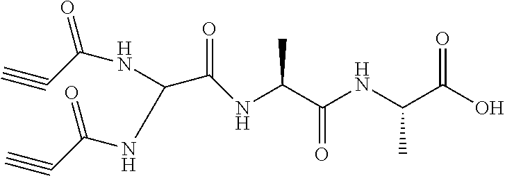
C#CC(=O)NC(C(=O)NC(C(NC(C(O)=O)C)=O)C)NC(C#C)=O
